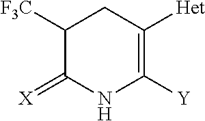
C1([Y])=C([Het])CC([F3C])C(=[X])N1
